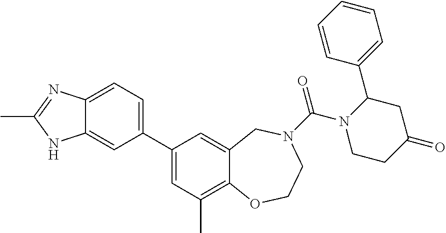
C12=CC=C(C3=CC(C)=C4C(=C3)CN(C(=O)N3CCC(=O)CC3C3=CC=CC=C3)CCO4)C=C1NC(C)=N2
